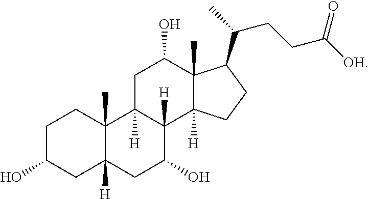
C1C(O)CC2([H])C(C)(C1)C1([H])C([H])(C(O)C2)C2([H])C(C)(C(O)C1)C(C(CCC([OH])=O)C)CC2
